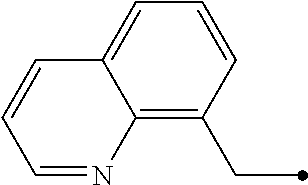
C1=CC=C2C(=C1CC)N=CC=C2
